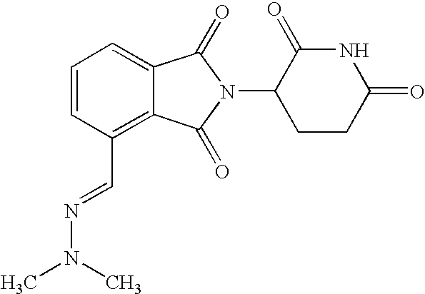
C1CC(=O)NC(=O)C1N1C(=O)C2=C(C=NN(C)C)C=CC=C2C1=O
